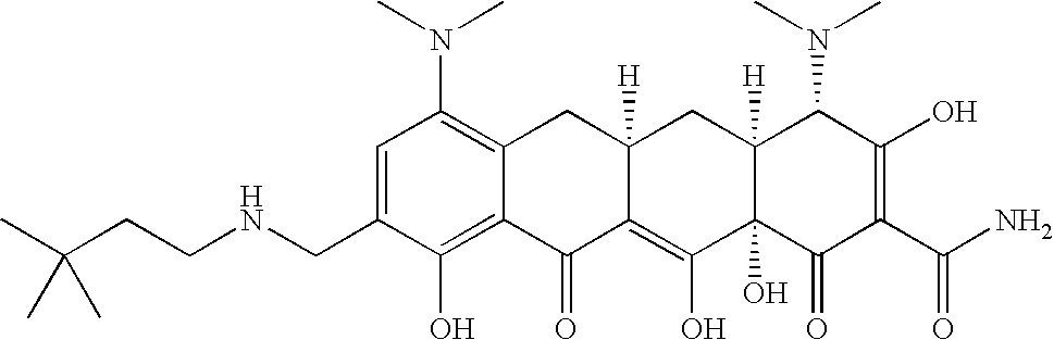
C1(CNCCC(C)(C)C)=CC(N(C)C)=C2C(=C1O)C(=O)C1=C(O)C3(O)C([H])(CC1([H])C2)C(N(C)C)C(O)=C(C(N)=O)C3=O
